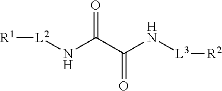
N(C(C(N[L3][R2])=O)=O)[L2][R1]
